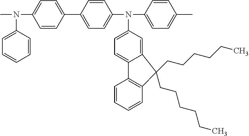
C1(C2=CC=C(N(C3=CC=C(C)C=C3)C3=CC=C4C(=C3)C(CCCCCC)(CCCCCC)C3=C4C=CC=C3)C=C2)=CC=C(N(C)C2=CC=CC=C2)C=C1
